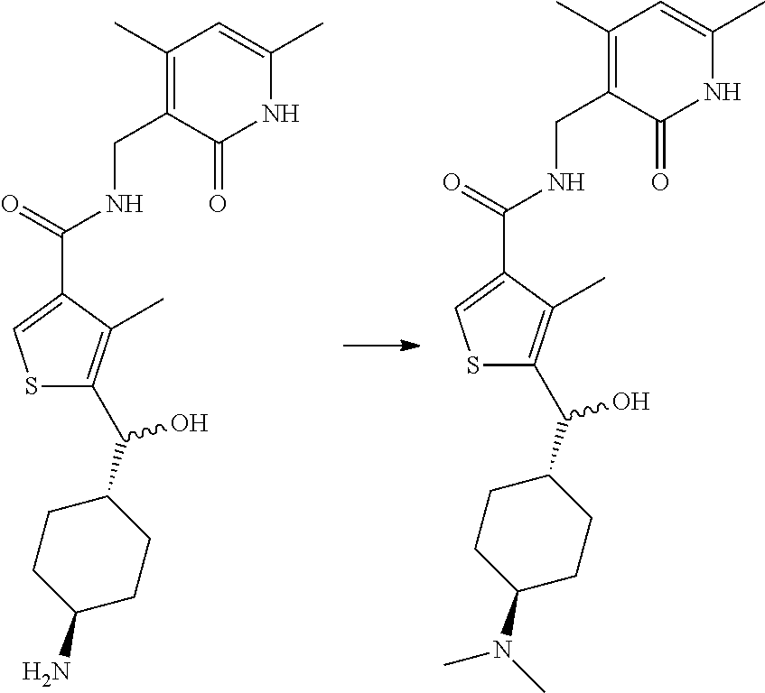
C1(N)CCC(C(O)C2=C(C)C(C(NCC3=C(C)C=C(C)NC3=O)=O)=CS2)CC1.C1(N(C)C)CCC(C(O)C2=C(C)C(C(NCC3=C(C)C=C(C)NC3=O)=O)=CS2)CC1
